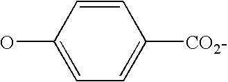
C1(O)=CC=C([CO2-])C=C1
